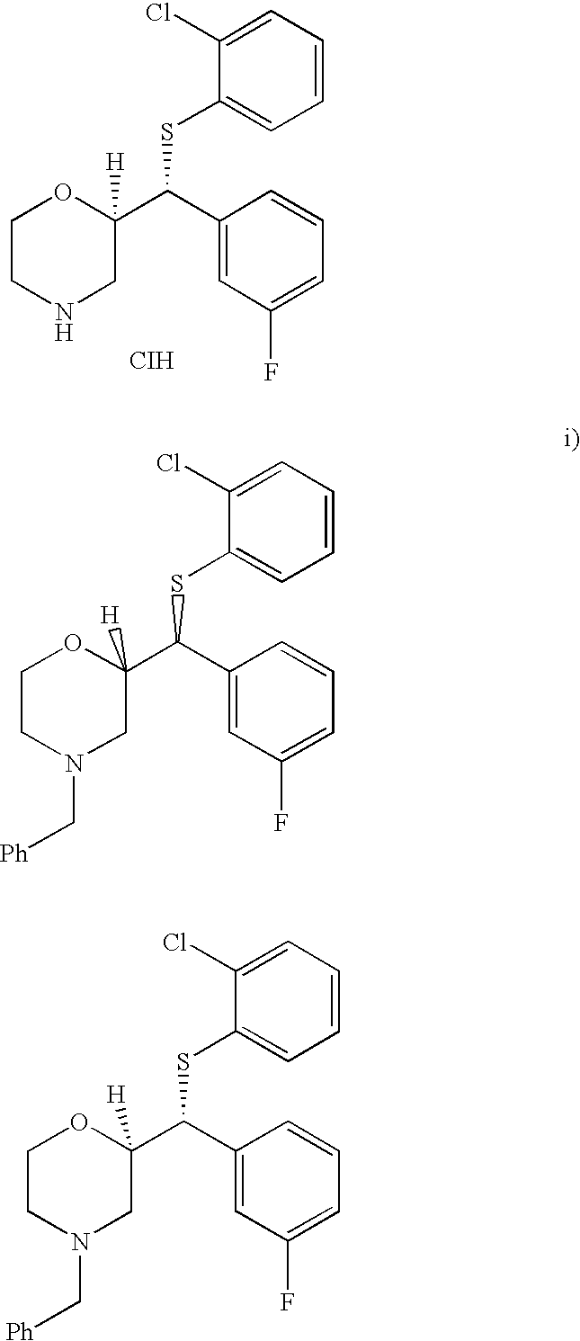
C1CN(C[Ph])CC(C(C2=CC(F)=CC=C2)SC2=CC=CC=C2Cl)([H])O1.C1CN(C[Ph])CC(C(C2=CC(F)=CC=C2)SC2=CC=CC=C2Cl)([H])O1.C1CNCC(C(C2=CC(F)=CC=C2)SC2=CC=CC=C2Cl)([H])O1.[CIH]
